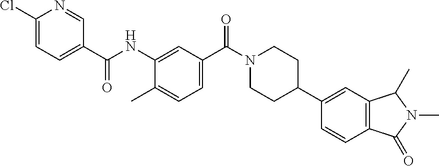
C1(Cl)=CC=C(C(NC2=CC(C(N3CCC(C4=CC5=C(C=C4)C(=O)N(C)C5C)CC3)=O)=CC=C2C)=O)C=N1
